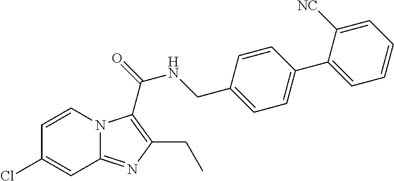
C1=CN2C(=NC(CC)=C2C(=O)NCC2=CC=C(C3=CC=CC=C3[NC])C=C2)C=C1Cl
